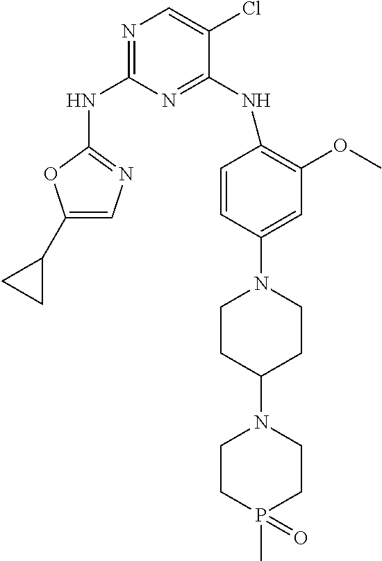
N1=C(NC2=NC=C(C3CC3)O2)N=C(NC2=C(OC)C=C(N3CCC(N4CCP(C)(=O)CC4)CC3)C=C2)C(Cl)=C1
